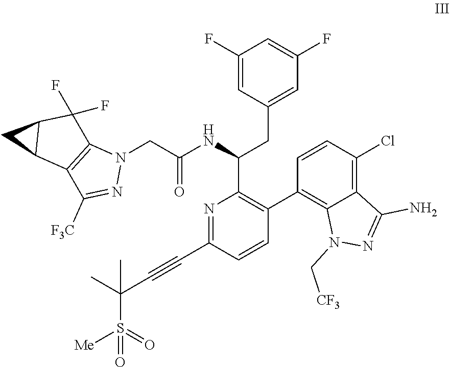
C1(F)=CC(CC(C2=C(C3=C4C(=C(Cl)C=C3)C(N)=NN4C[CF3])C=CC(C#CC(S([Me])(=O)=O)(C)C)=N2)NC(CN2C3=C(C([F3C])=N2)C2C(C3(F)F)C2)=O)=CC(F)=C1
